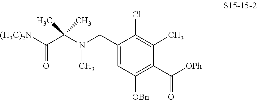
[(H3C)2N]C(C(N(CC1=CC([OBn])=C(C([OPh])=O)C(C)=C1Cl)C)(C)C)=O
